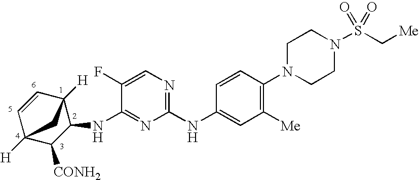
C1(NC2=CC([Me])=C(N3CCN(S(C[Me])(=O)=O)CC3)C=C2)=NC=C(F)C(NC2C3([H])C=CC([H])(C2[CONH2])C3)=N1
